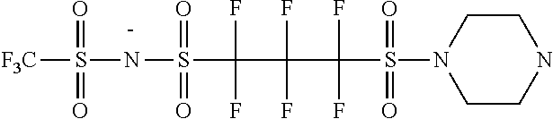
C1CNCCN1S(=O)(=O)C(F)(F)C(F)(F)C(F)(F)S(=O)(=O)NS(=O)(=O)[F3C]
